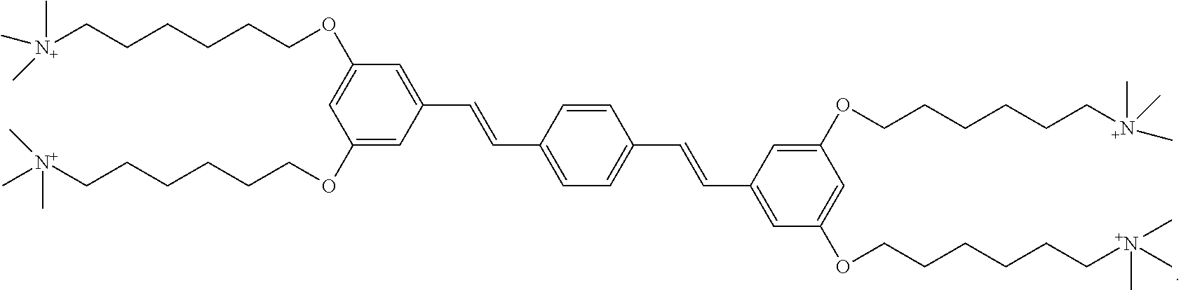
[N+](CCCCCCOC1=CC(OCCCCCC[N+](C)(C)C)=CC(C=CC2=CC=C(C=CC3=CC(OCCCCCC[N+](C)(C)C)=CC(OCCCCCC[N+](C)(C)C)=C3)C=C2)=C1)(C)(C)C
